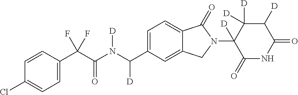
C1=CC(C(C(N(C(C2=CC=C3C(=C2)CN(C2([D])C(=O)NC(=O)C([D])C2([D])[D])C3=O)[D])[D])=O)(F)F)=CC=C1Cl
